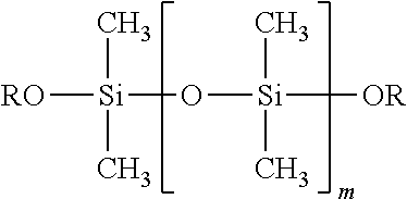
[RO][Si](O[Si]([OR])(C)C)(C)C
